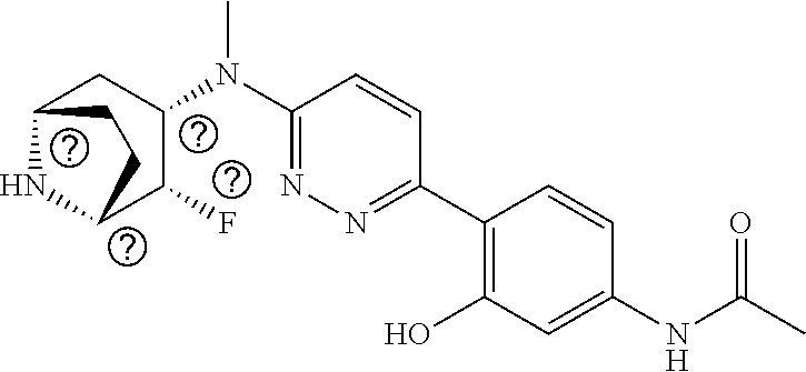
C1(N(C2CC3NC(C2F)CC3)C)=NN=C(C2=C(O)C=C(NC(C)=O)C=C2)C=C1
